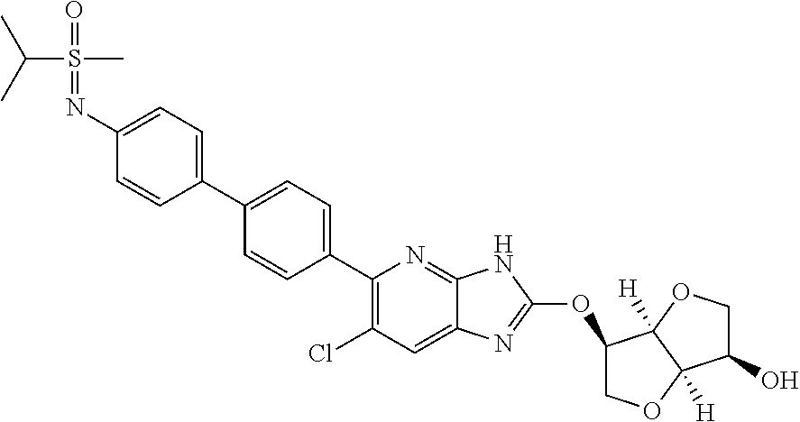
C1(C2=CC=C(C3=CC=C(N=S(C(C)C)(C)=O)C=C3)C=C2)=C(Cl)C=C2C(=N1)NC(OC1COC3([H])C1([H])OCC3O)=N2
